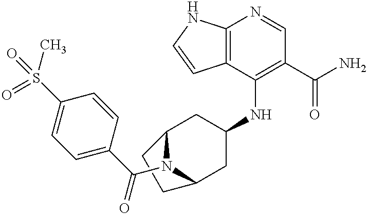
C12=C(C(NC3CC4N(C(C5=CC=C(S(C)(=O)=O)C=C5)=O)C(C3)CC4)=C(C(N)=O)C=N1)C=CN2
